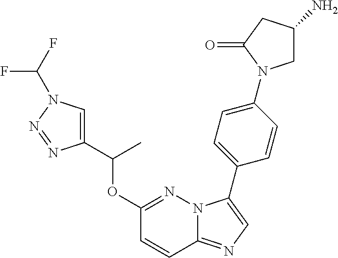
C1(C(OC2=NN3C(=NC=C3C3=CC=C(N4CC(N)CC4=O)C=C3)C=C2)C)=CN(C(F)F)N=N1
